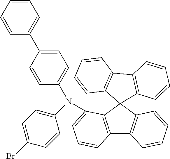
C12=C(C3(C4=C1C=CC=C4)C1=C(C4=C3C=CC=C4)C=CC=C1)C(N(C1=CC=C(C3=CC=CC=C3)C=C1)C1=CC=C(Br)C=C1)=CC=C2
